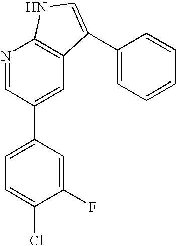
N1=CC(C2=CC=C(Cl)C(F)=C2)=CC2=C1NC=C2C1=CC=CC=C1
